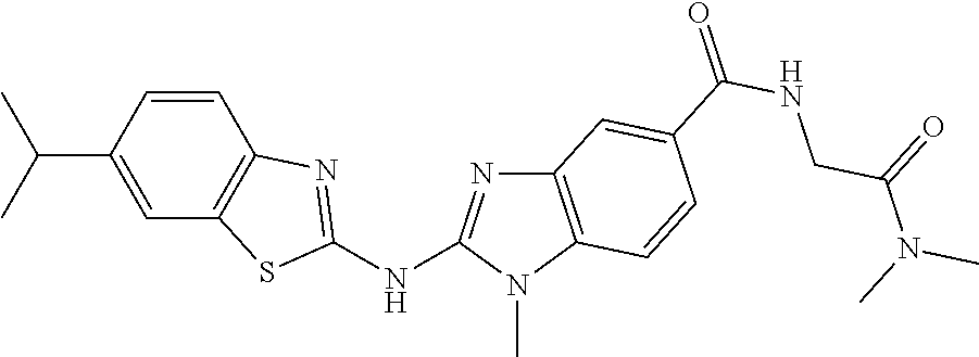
C1(C(C)C)=CC2=C(C=C1)N=C(NC1=NC3=C(N1C)C=CC(C(NCC(N(C)C)=O)=O)=C3)S2
